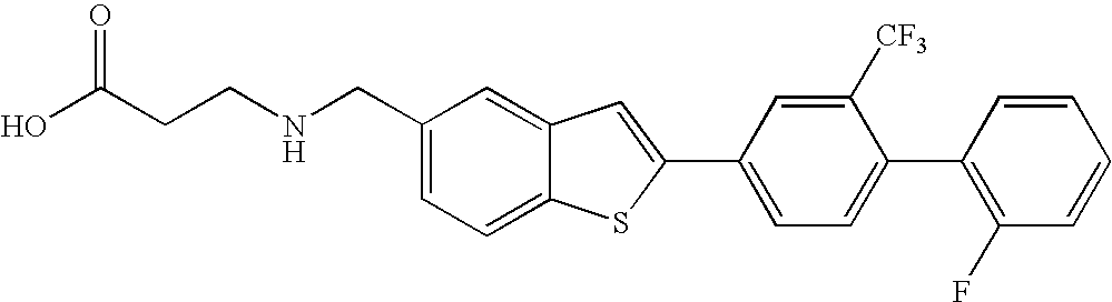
C1=C(CNCCC(O)=O)C=C2C(=C1)SC(C1=CC=C(C3=C(F)C=CC=C3)C([CF3])=C1)=C2
